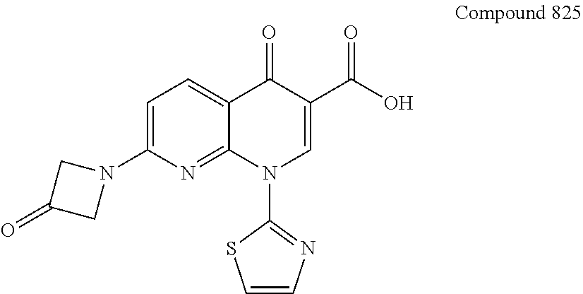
C1=CN=C(N2C=C(C(O)=O)C(=O)C3=CC=C(N4CC(=O)C4)N=C23)S1
